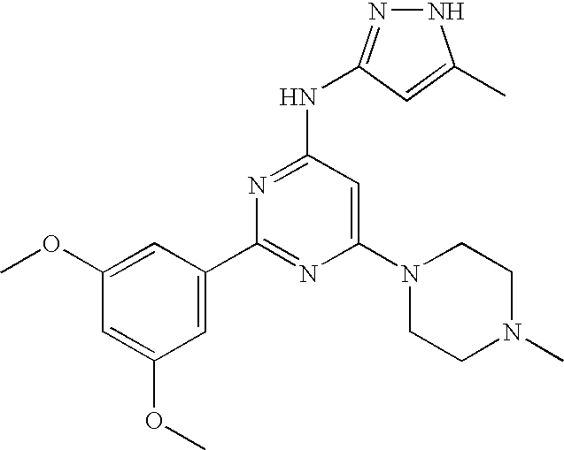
N(C1=NC(C2=CC(OC)=CC(OC)=C2)=NC(N2CCN(C)CC2)=C1)C1=NNC(C)=C1
